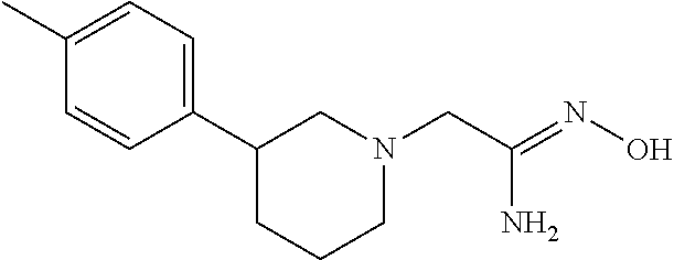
NC(=NO)CN1CCCC(C2=CC=C(C)C=C2)C1
